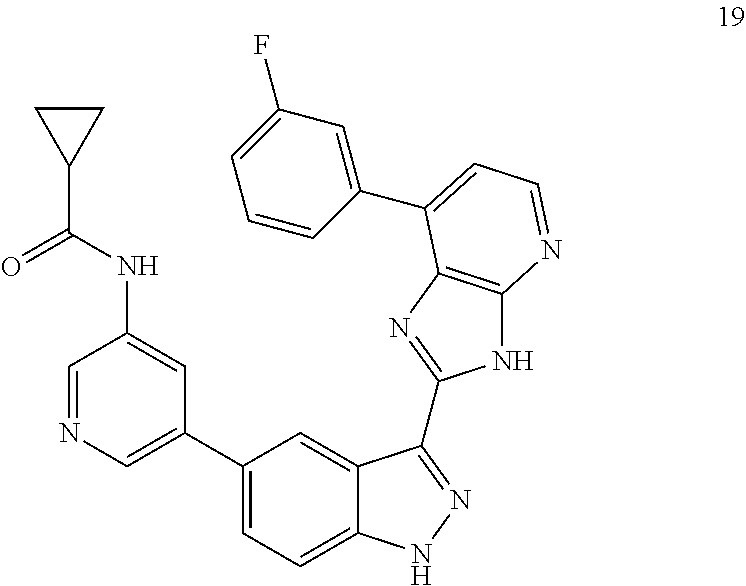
C1(C2=CC=C3C(=C2)C(C2=NC4=C(N2)N=CC=C4C2=CC(F)=CC=C2)=NN3)=CN=CC(NC(C2CC2)=O)=C1
